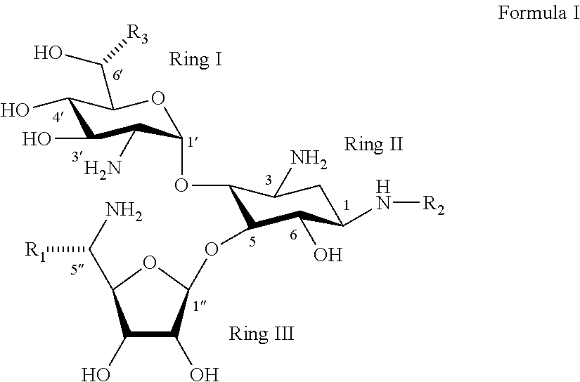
C1(O)C(O)C(N)C(OC2C(N)CC(N[R2])C(O)C2OC2C(O)C(O)C(C(N)[R1])O2)OC1C(O)[R3]
